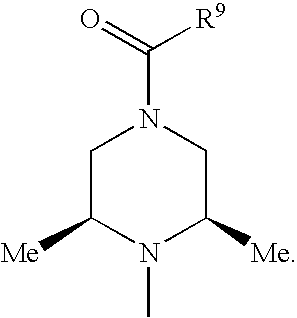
C1C([Me])N(C)C([Me])CN1C([R9])=O
